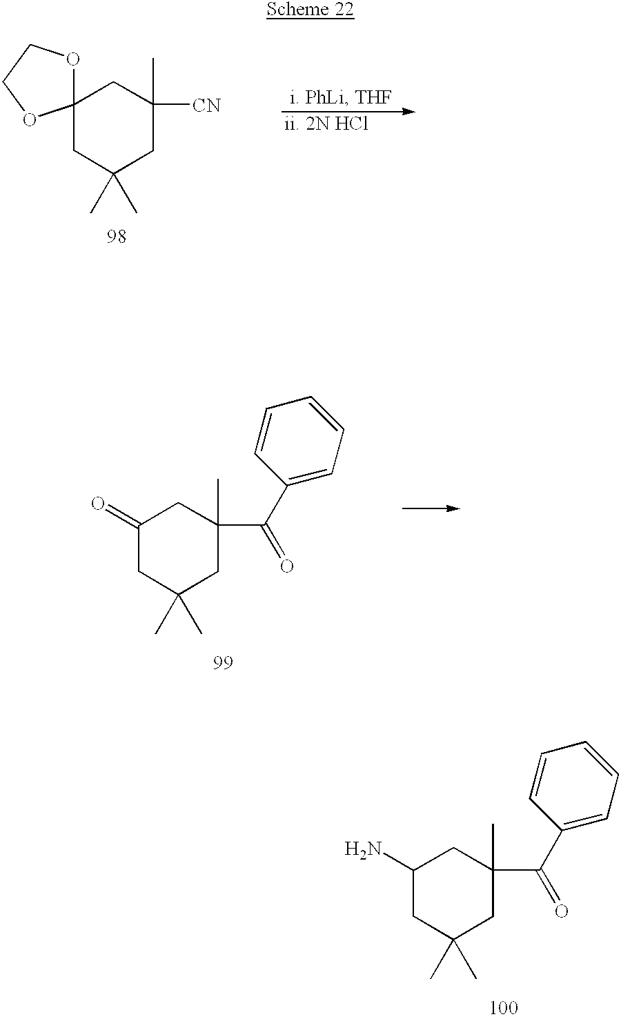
C12(CC(C)(C)CC(C)([CN])C1)OCCO2.C1(=O)CC(C)(C)CC(C)(C(C2=CC=CC=C2)=O)C1.C1(N)CC(C)(C)CC(C)(C(C2=CC=CC=C2)=O)C1
